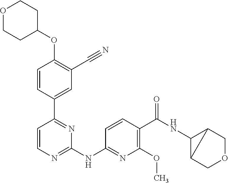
O(C1=C(C#N)C=C(C2=NC(NC3=NC(OC)=C(C(NC4C5COCC45)=O)C=C3)=NC=C2)C=C1)C1CCOCC1
